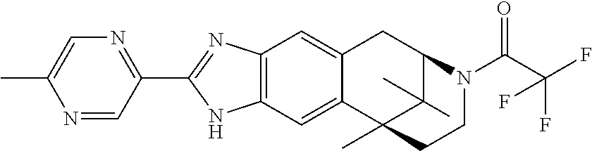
N1=CC(C2=NC3=C(N2)C=C2C(=C3)CC3C(C)(C)C2(C)CCN3C(=O)C(F)(F)F)=NC=C1C
